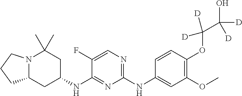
N12C(CC(NC3=NC(NC4=CC(OC)=C(OC([D])([D])C([D])([D])O)C=C4)=NC=C3F)CC1(C)C)CCC2
